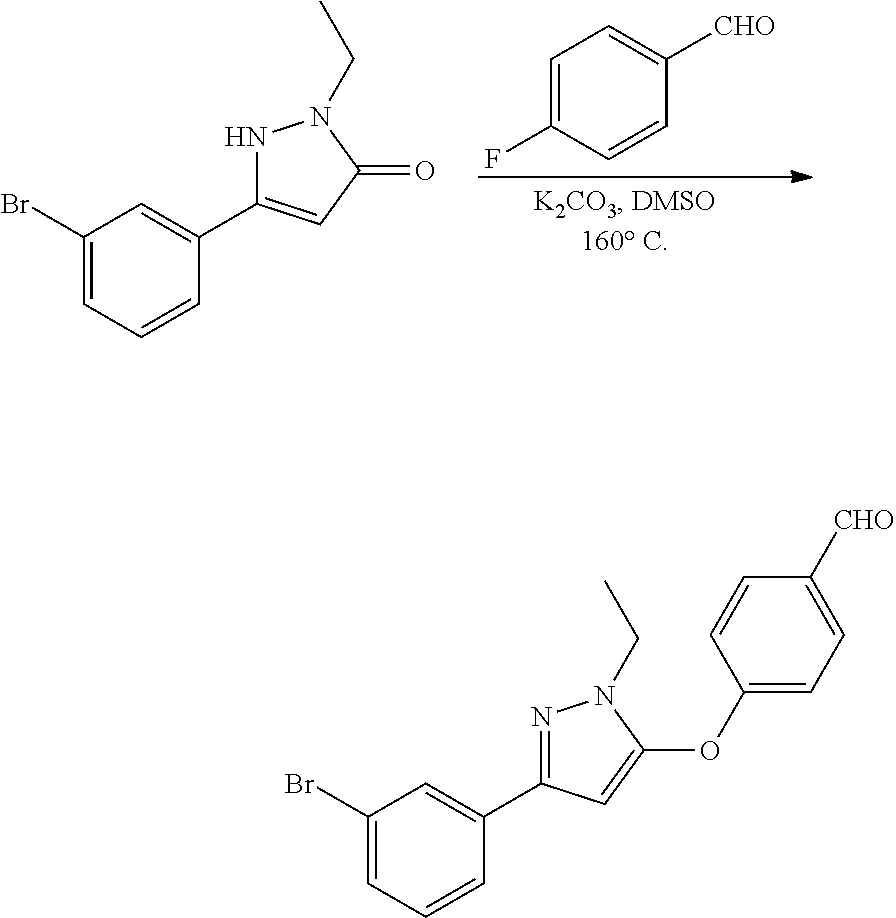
C1(Br)=CC=CC(C2=CC(=O)N(CC)N2)=C1.C1=C(F)C=CC([CHO])=C1.C1(Br)=CC=CC(C2=NN(CC)C(OC3=CC=C([CHO])C=C3)=C2)=C1
